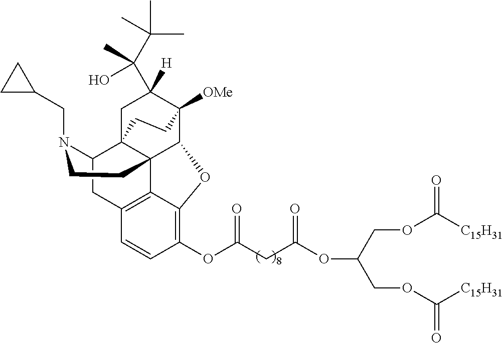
O(C(COC([C15H31])=O)COC([C15H31])=O)C(=O)CC(OC1=C2C3=C(C=C1)CC1C45C3(C(C([OMe])(C([H])(C(C(C)(C)C)(C)O)C4)CC5)O2)CCN1CC1CC1)=O
